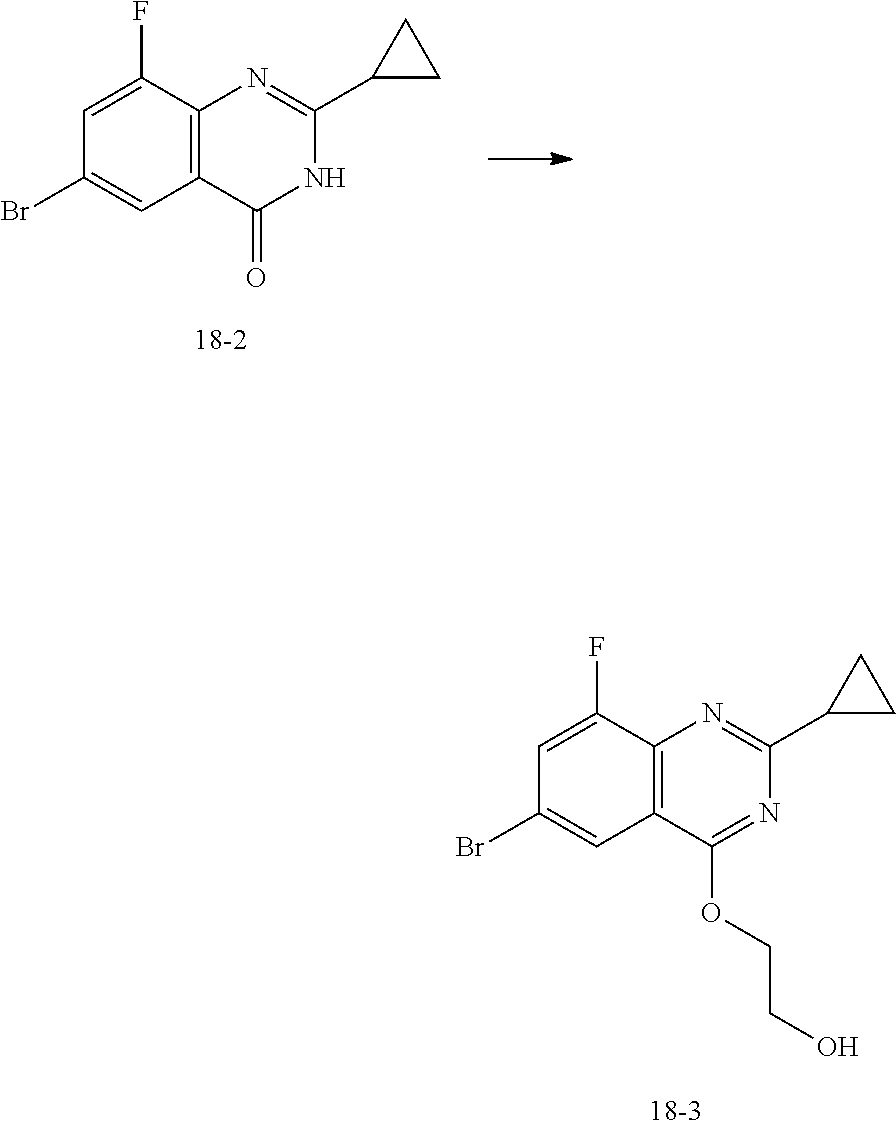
C1(F)=CC(Br)=CC2=C1N=C(C1CC1)NC2=O.C1(F)=CC(Br)=CC2=C1N=C(C1CC1)N=C2OCCO
